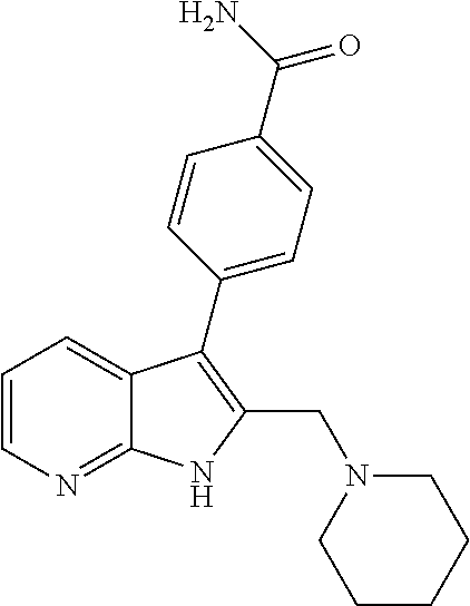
C1=CN=C2C(=C1)C(C1=CC=C(C(N)=O)C=C1)=C(CN1CCCCC1)N2
